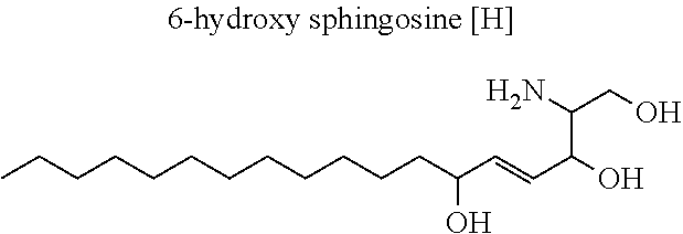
CCCCCCCCCCCCC(C=CC(O)C(N)CO)O
